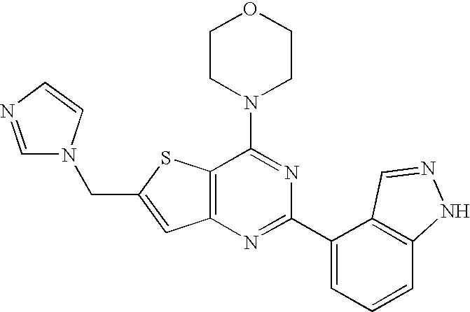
C1CN(C2=NC(C3=CC=CC4=C3C=NN4)=NC3=C2SC(CN2C=NC=C2)=C3)CCO1
